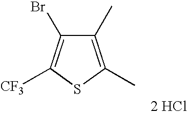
C1(C)=C(C)SC([CF3])=C1Br.[2 HCl]
